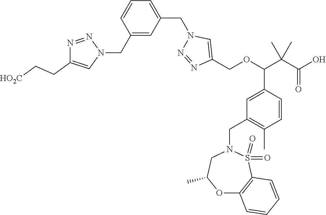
C1(CN2N=NC(CC[HO2C])=C2)=CC(CN2C=C(COC(C(C(O)=O)(C)C)C3=CC(CN4CC(C)OC5=C(S4(=O)=O)C=CC=C5)=C(C)C=C3)N=N2)=CC=C1
